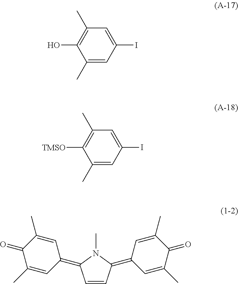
C1=CC(=C2C=C(C)C(=O)C(C)=C2)N(C)C1=C1C=C(C)C(=O)C(C)=C1.C1(C)=CC(I)=CC(C)=C1O.C1(C)=CC(I)=CC(C)=C1[TMSO]
